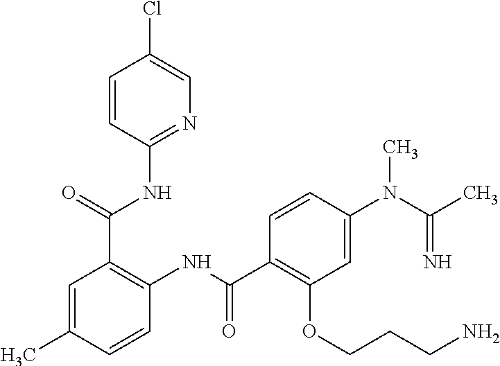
N1=C(NC(C2=C(NC(=O)C3=C(OCCCN)C=C(N(C(C)=N)C)C=C3)C=CC(C)=C2)=O)C=CC(Cl)=C1
